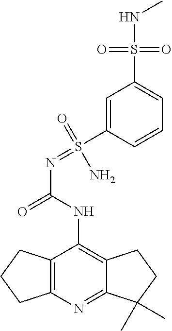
C1(NC(N=S(C2=CC(S(NC)(=O)=O)=CC=C2)(=O)N)=O)=C2C(=NC3=C1CCC3)C(C)(C)CC2
